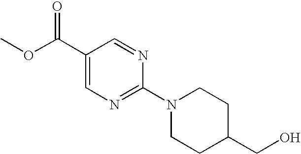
C1(C(OC)=O)=CN=C(N2CCC(CO)CC2)N=C1
